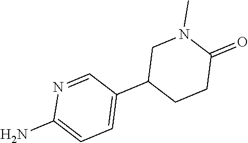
C1=C(C2CCC(=O)N(C)C2)C=NC(N)=C1
